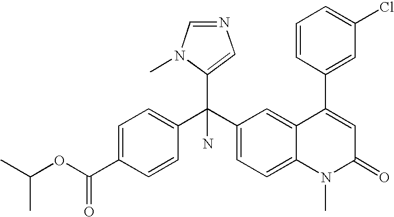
C1=CC(C(C2=CC=C3C(=C2)C(C2=CC(Cl)=CC=C2)=CC(=O)N3C)(C2=CN=CN2C)N)=CC=C1C(OC(C)C)=O
